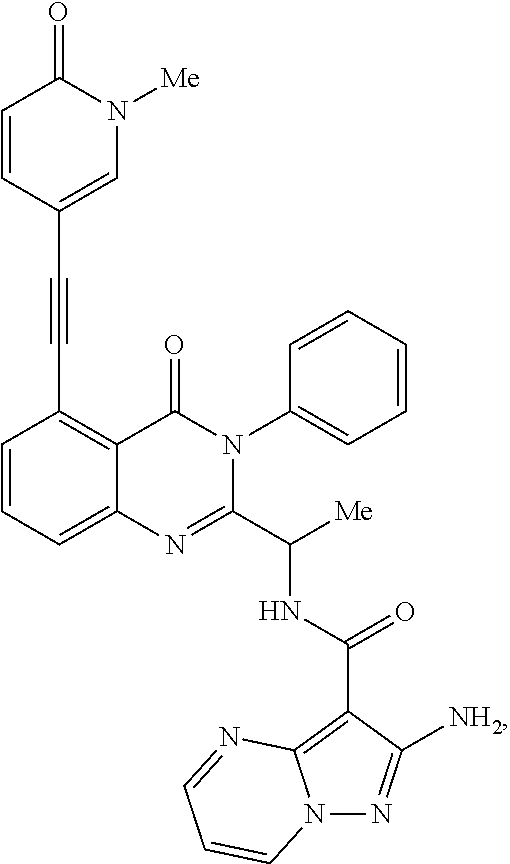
C1=CC=C2C(=C1C#CC1=CN([Me])C(=O)C=C1)C(=O)N(C1=CC=CC=C1)C(C([Me])NC(=O)C1=C3N(N=C1[NH2])C=CC=N3)=N2
